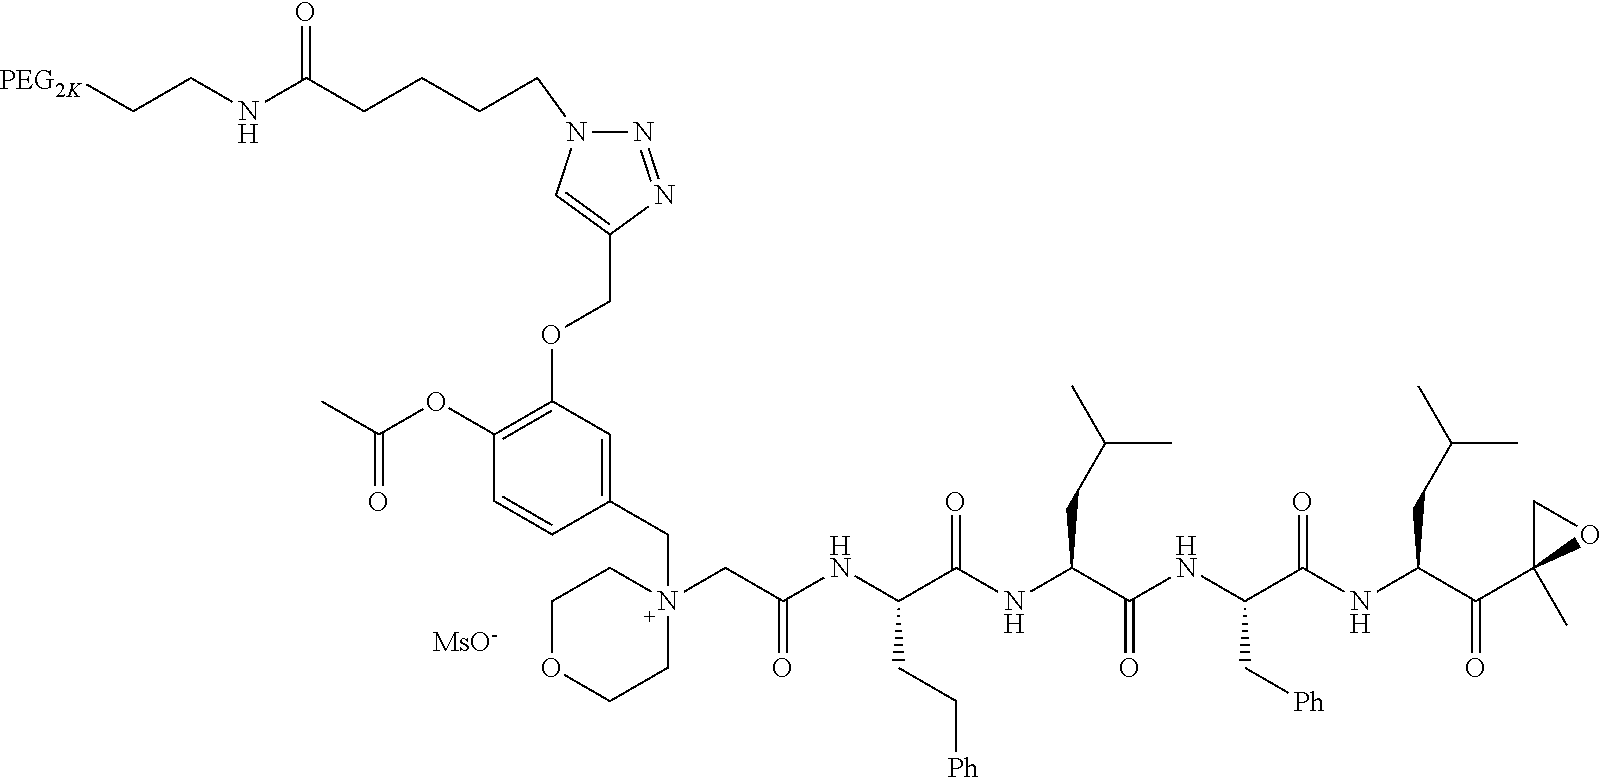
C1(OC(=O)C)=C(OCC2=CN(CCCCC(NCC[PEG2K])=O)N=N2)C=C(CN2(CC(=O)NC(CC[Ph])C(=O)NC(CC(C)C)C(=O)NC(C[Ph])C(=O)NC(CC(C)C)C(=O)C3(C)CO3)CCOCC2)C=C1.[MsO-]
